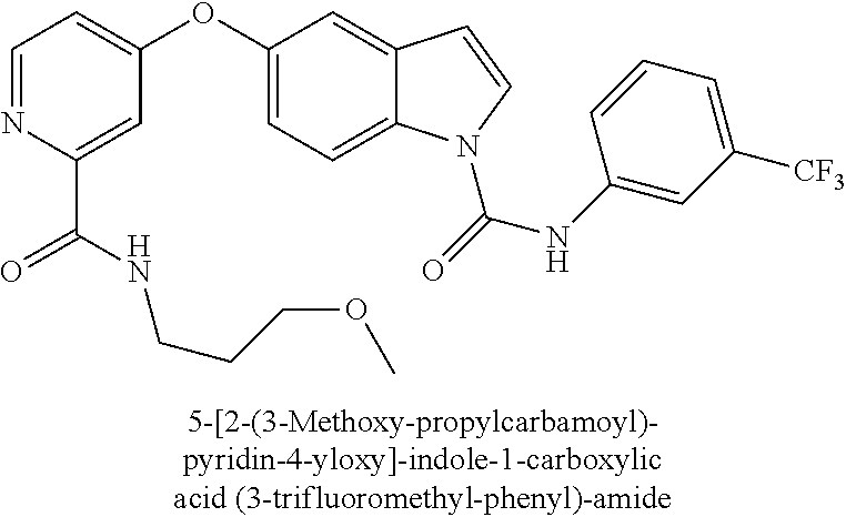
C1=NC(C(NCCCOC)=O)=CC(OC2=CC=C3C(=C2)C=CN3C(=O)NC2=CC([CF3])=CC=C2)=C1
